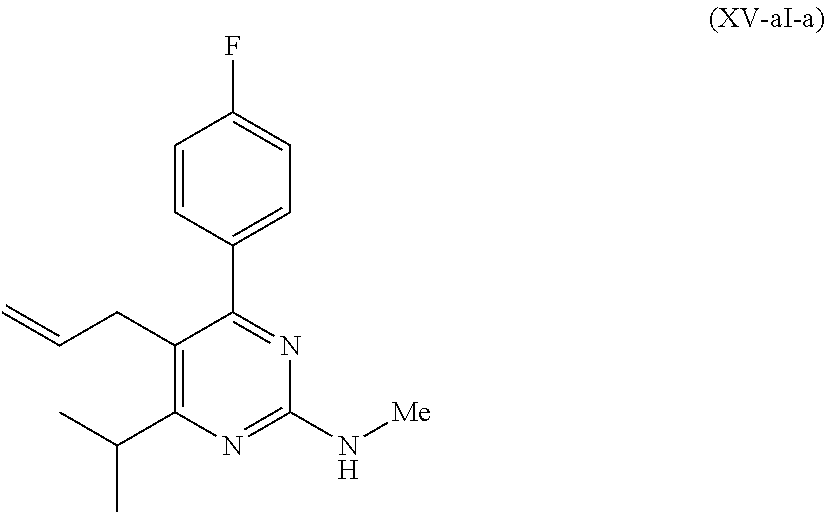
C1(CC=C)=C(C(C)C)N=C(N[Me])N=C1C1=CC=C(F)C=C1
